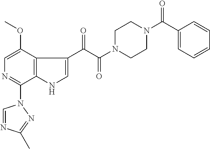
C1=C(OC)C2=C(C(N3C=NC(C)=N3)=N1)NC=C2C(=O)C(N1CCN(C(=O)C2=CC=CC=C2)CC1)=O
